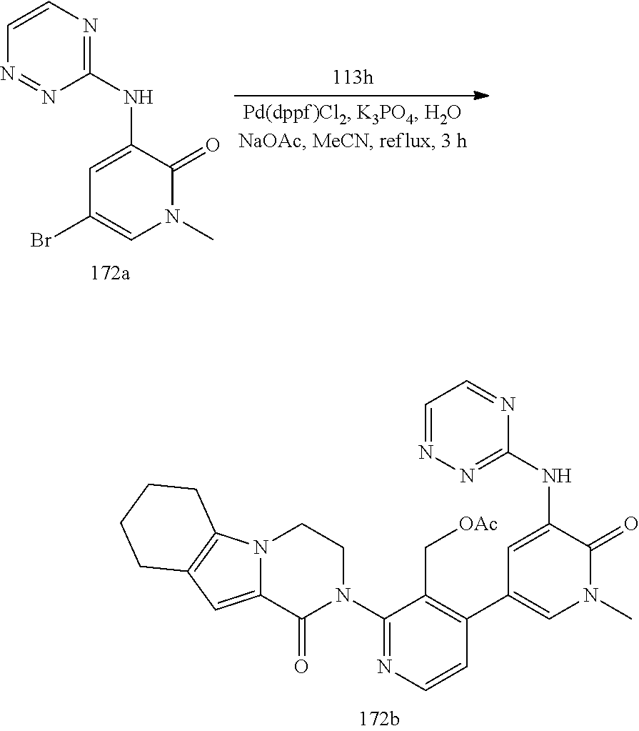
C1(NC2=CC(Br)=CN(C)C2=O)=NC=CN=N1.C1(NC2=CC(C3=C(C[OAc])C(N4CCN5C(=CC6=C5CCCC6)C4=O)=NC=C3)=CN(C)C2=O)=NN=CC=N1
